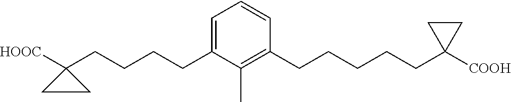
C(CCCC1([HOOC])CC1)C1=CC=CC(CCCCCC2([COOH])CC2)=C1C
